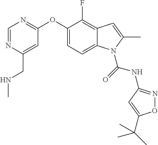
C1=NC(CNC)=CC(OC2=CC=C3C(=C2F)C=C(C)N3C(=O)NC2=NOC(C(C)(C)C)=C2)=N1
